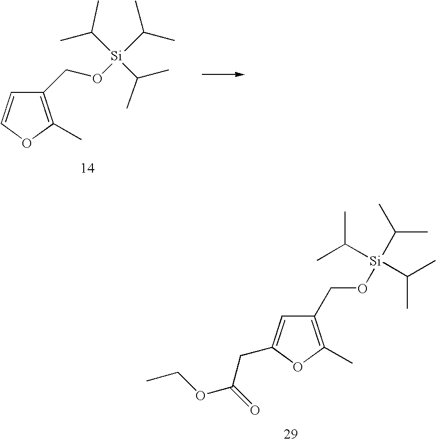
C1(CO[Si](C(C)C)(C(C)C)C(C)C)=C(C)OC=C1.C1(CO[Si](C(C)C)(C(C)C)C(C)C)=C(C)OC(CC(=O)OCC)=C1
